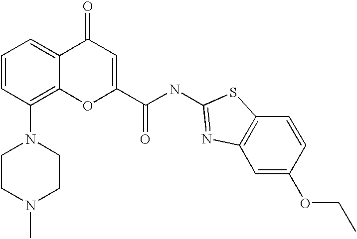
C1=CC(N2CCN(C)CC2)=C2C(=C1)C(=O)C=C(C(NC1=NC3=C(C=CC(OCC)=C3)S1)=O)O2
